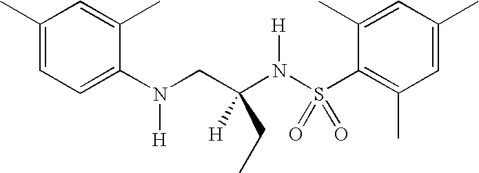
C1(C)=CC=C(N(CC(N(S(C2=C(C)C=C(C)C=C2C)(=O)=O)[H])([H])CC)[H])C(C)=C1
